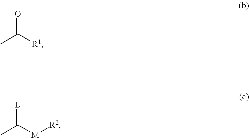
CC(=O)[R1].CC(=[L])[M][R2]
